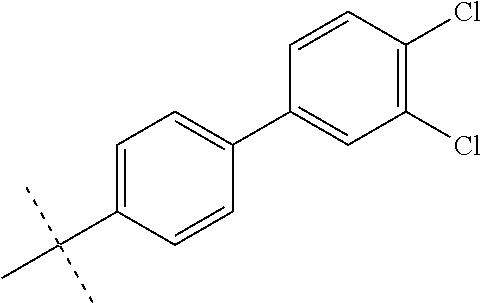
C1(C2=CC(Cl)=C(Cl)C=C2)=CC=C(C(C)(C)C)C=C1
